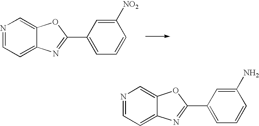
N1=CC=C2C(=C1)OC(C1=CC=CC([NO2])=C1)=N2.N1=CC=C2C(=C1)OC(C1=CC=CC(N)=C1)=N2
